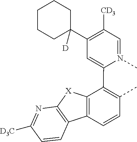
C1=N(C)C(C2=C(C)C=CC3=C2[X]C2=C3C=CC([D3C])=N2)=CC(C2([D])CCCCC2)=C1[CD3]
